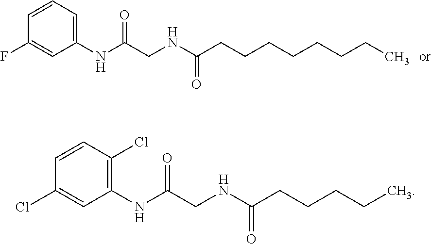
C1=CC=C(NC(CNC(CCCCCCCC)=O)=O)C=C1F.C1=CC(Cl)=C(NC(CNC(CCCCC)=O)=O)C=C1Cl
